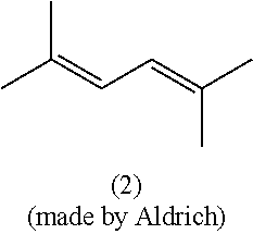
CC(=CC=C(C)C)C
